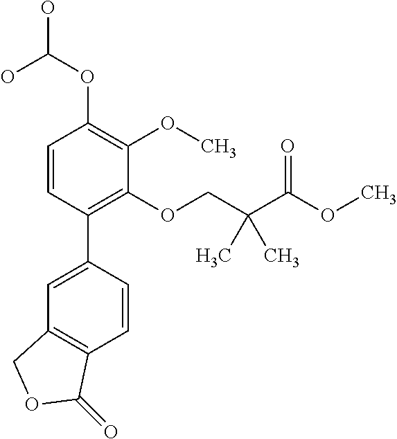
C1=CC(C2=CC3=C(C=C2)C(=O)OC3)=C(OCC(C(OC)=O)(C)C)C(OC)=C1OC(O)O
